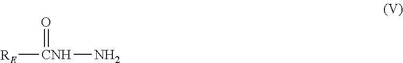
[RE][CNH](N)=O
